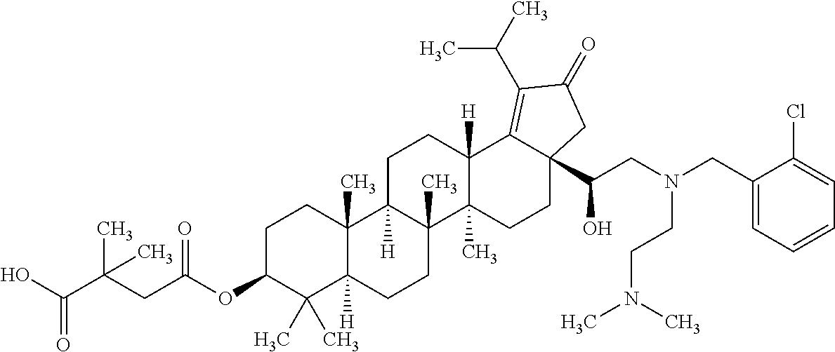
C1C(OC(CC(C(O)=O)(C)C)=O)C(C)(C)C2([H])C(C)(C1)C1([H])C(C)(CC2)C2(C)C([H])(CC1)C1=C(C(C)C)C(=O)CC1(C(CN(CC1=CC=CC=C1Cl)CCN(C)C)O)CC2
